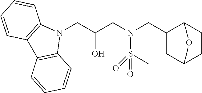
N1(CC(CN(CC2CC3CCC2O3)S(C)(=O)=O)O)C2=C(C3=C1C=CC=C3)C=CC=C2
